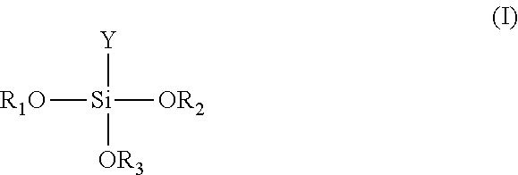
[R1O][Si]([OR2])([Y])[OR3]
